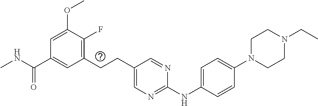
CNC(C1=CC(CCC2=CN=C(NC3=CC=C(N4CCN(CC)CC4)C=C3)N=C2)=C(F)C(OC)=C1)=O
